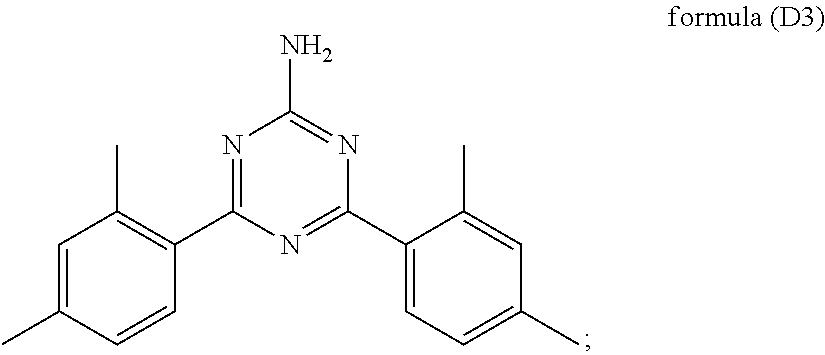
C1=C(C)C=CC(C2=NC(N)=NC(C3=CC=C(C)C=C3C)=N2)=C1C
